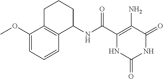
C1(NC(C2=C(N)C(=O)NC(=O)N2)=O)CCCC2=C1C=CC=C2OC
